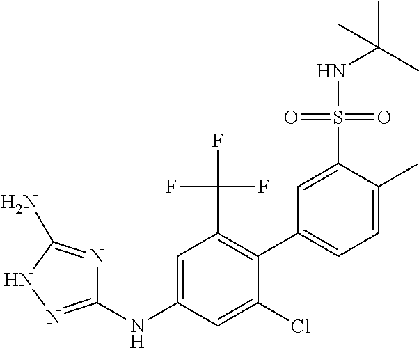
C1=C(S(NC(C)(C)C)(=O)=O)C(C)=CC=C1C1=C(C(F)(F)F)C=C(NC2=NNC(N)=N2)C=C1Cl
